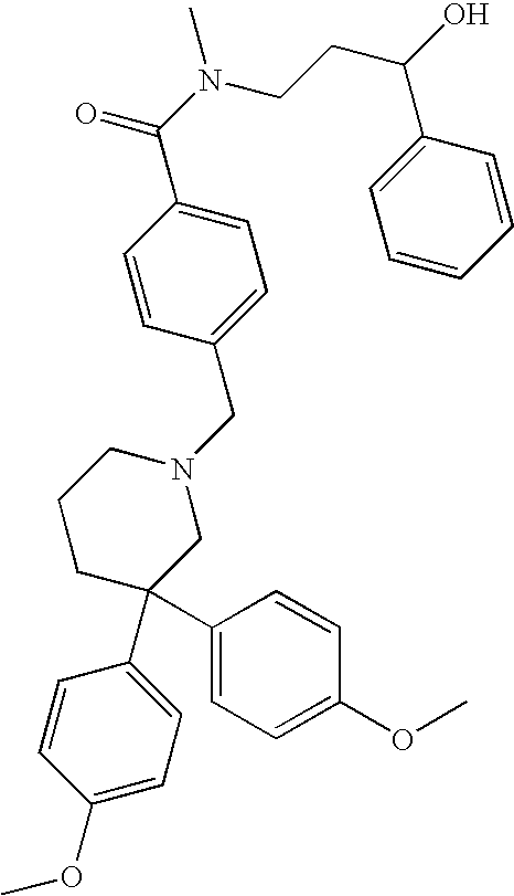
C1=C(C(N(CCC(O)C2=CC=CC=C2)C)=O)C=CC(CN2CCCC(C3=CC=C(OC)C=C3)(C3=CC=C(OC)C=C3)C2)=C1
